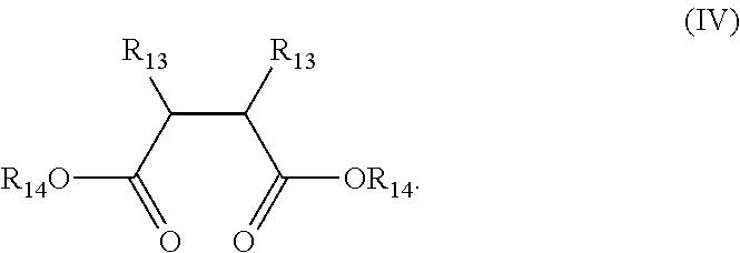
[R14O]C(=O)C(C(C([OR14])=O)[R13])[R13]
